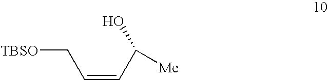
[TBSO]CC=CC(O)[Me]
